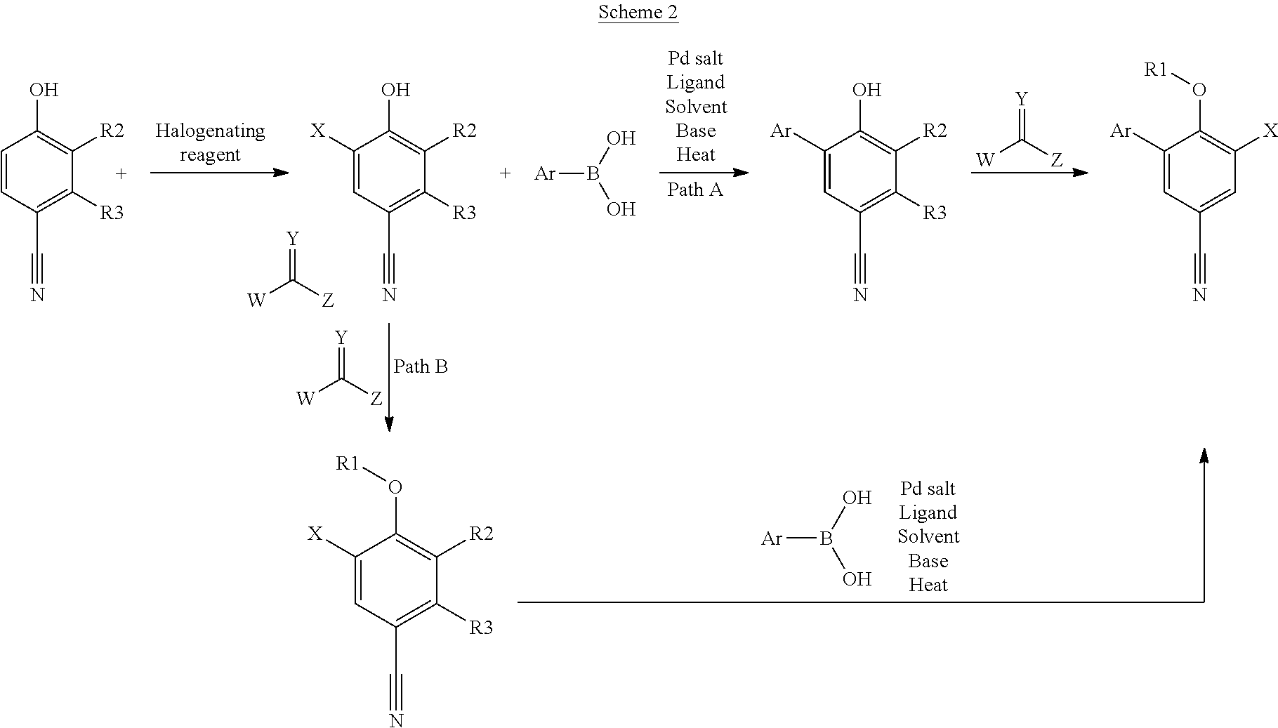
C1([X])=CC(C#N)=C([R3])C([R2])=C1O.C1([Ar])=CC(C#N)=C([R3])C([R2])=C1O.C1=CC(C#N)=C([R3])C([R2])=C1O.C1([Ar])=CC(C#N)=CC([X])=C1O[R1].[W]C([Z])=[Y].[W]C([Z])=[Y].[W]C([Z])=[Y].[Ar]B(O)O.C1([X])=CC(C#N)=C([R3])C([R2])=C1O[R1].[Ar]B(O)O
